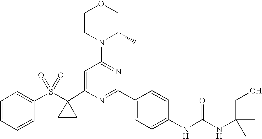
C1(C2(S(C3=CC=CC=C3)(=O)=O)CC2)=CC(N2C(C)COCC2)=NC(C2=CC=C(NC(=O)NC(CO)(C)C)C=C2)=N1
